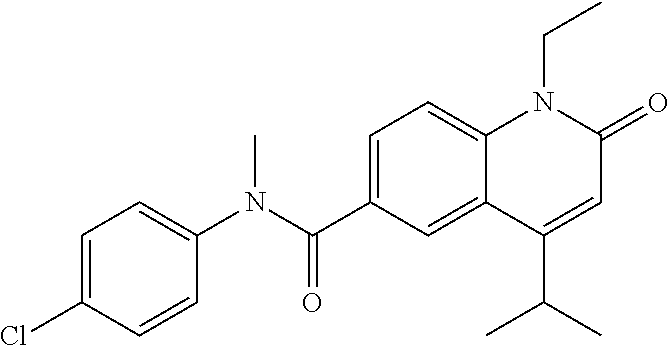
C1(N(C(C2=CC=C3C(=C2)C(C(C)C)=CC(=O)N3CC)=O)C)=CC=C(Cl)C=C1
